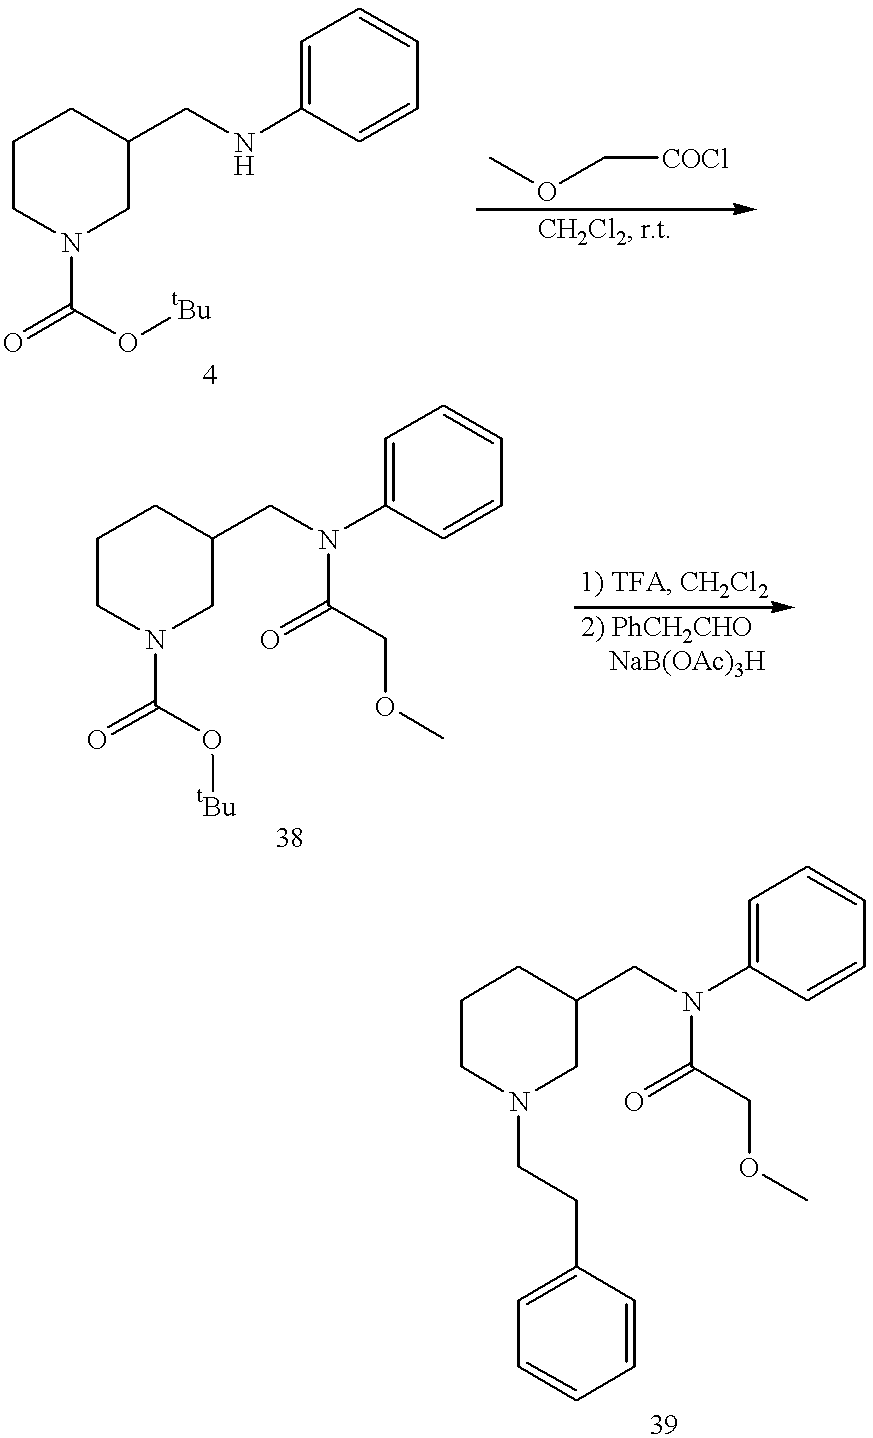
C1CN(C(=O)O[tBu])CC(CNC2=CC=CC=C2)C1.COC[COCl].C1CN(C(=O)O[tBu])CC(CN(C2=CC=CC=C2)C(=O)COC)C1.C1CN(CCC2=CC=CC=C2)CC(CN(C2=CC=CC=C2)C(=O)COC)C1
